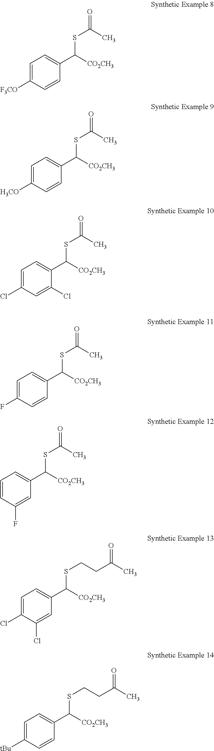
C1=C([F3CO])C=CC(C([CO2CH3])SC(C)=O)=C1.C1=C([H3CO])C=CC(C([CO2CH3])SC(C)=O)=C1.C1=C(Cl)C=C(Cl)C(C([CO2CH3])SC(C)=O)=C1.C1=C(F)C=CC(C([CO2CH3])SC(C)=O)=C1.C1=CC(F)=CC(C([CO2CH3])SC(C)=O)=C1.C1=C(Cl)C(Cl)=CC(C([CO2CH3])SCCC(C)=O)=C1.C1=C([tBu])C=CC(C([CO2CH3])SCCC(C)=O)=C1
